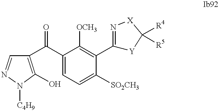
C1=NN([C4H9])C(O)=C1C(C1=CC=C([SO2CH3])C(C2=N[X]C([R4])([R5])[Y]2)=C1[OCH3])=O
